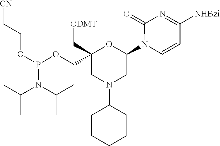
C1(N2C=CC([NHBzi])=NC2=O)OC(COP(OCC[CN])N(C(C)C)C(C)C)(C[ODMT])CN(C2CCCCC2)C1
